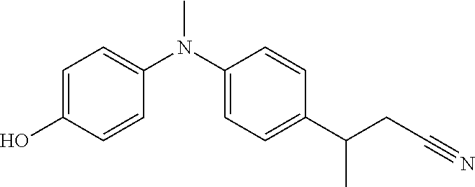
C1(O)=CC=C(N(C2=CC=C(C(C)CC#N)C=C2)C)C=C1
